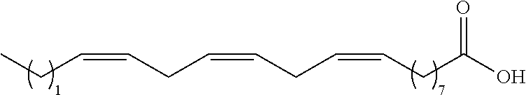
CCC=CCC=CCC=CCC(O)=O
